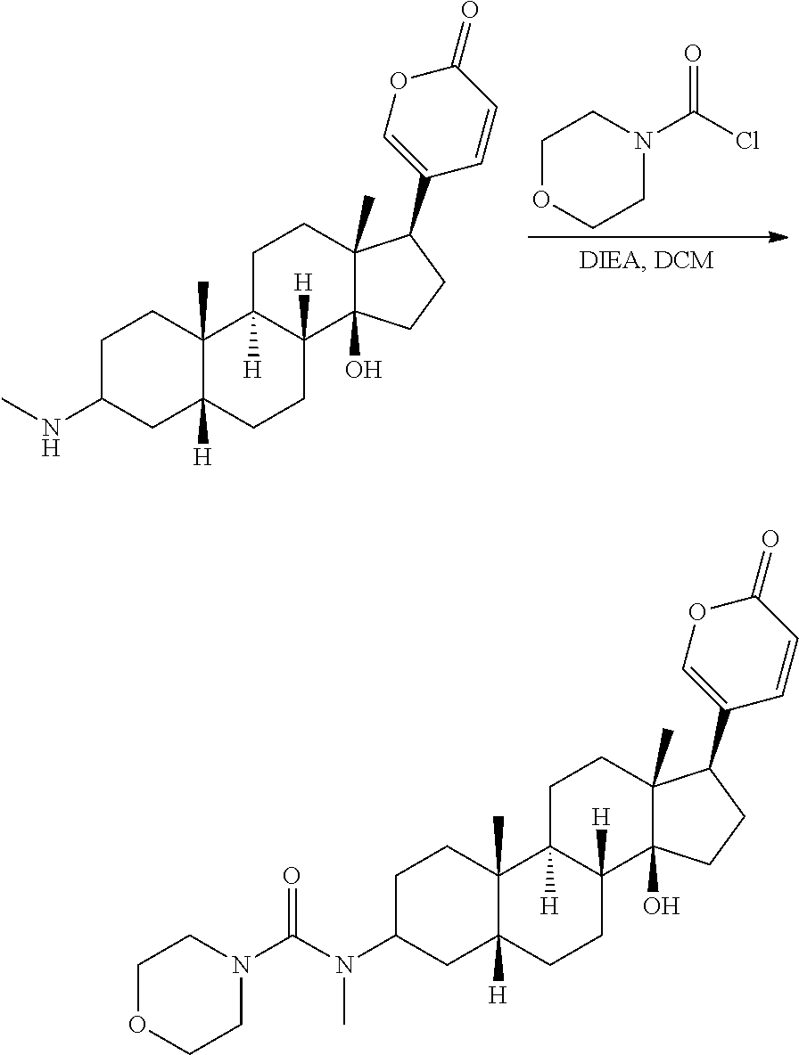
C1C(NC)CC2([H])C(C)(C1)C1([H])C([H])(CC2)C2(O)C(C)(CC1)C(C1=COC(=O)C=C1)CC2.ClC(N1CCOCC1)=O.C1C(N(C(N2CCOCC2)=O)C)CC2([H])C(C)(C1)C1([H])C([H])(CC2)C2(O)C(C)(CC1)C(C1=COC(=O)C=C1)CC2
